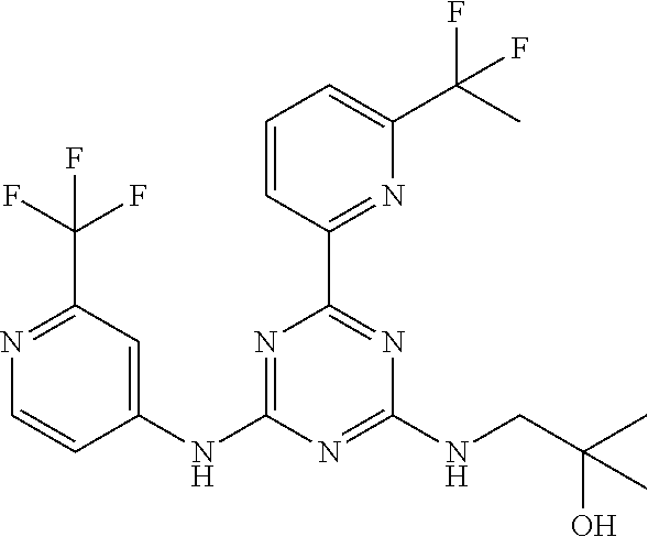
C1=CC(C2=NC(NCC(C)(O)C)=NC(NC3=CC(C(F)(F)F)=NC=C3)=N2)=NC(C(C)(F)F)=C1
